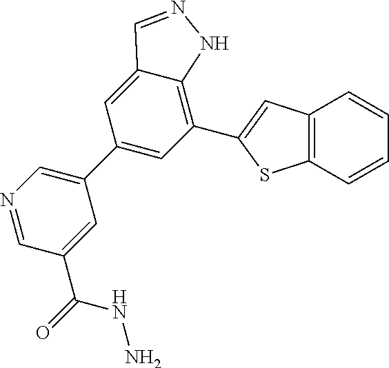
C1=NC=C(C2=CC(C3=CC4=C(S3)C=CC=C4)=C3C(=C2)C=NN3)C=C1C(NN)=O
